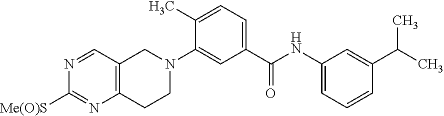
N1=CC2=C(N=C1[Me(O)S])CCN(C1=CC(C(NC3=CC=CC(C(C)C)=C3)=O)=CC=C1C)C2
